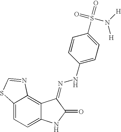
C12=CC=C3C(=C1N=CS2)C(=NNC1=CC=C(S(=O)(=O)N([H])[H])C=C1)C(=O)N3
